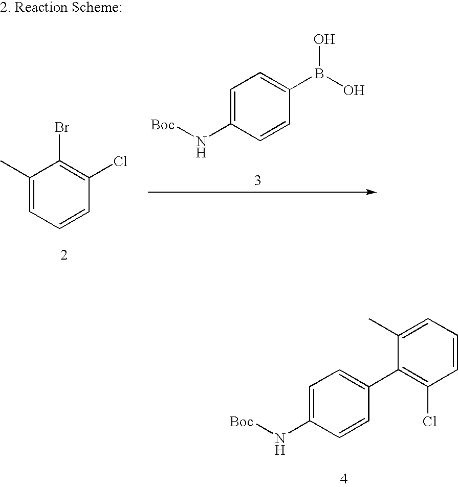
C1=C(N[Boc])C=CC(C2=C(Cl)C=CC=C2C)=C1.C1(C)=CC=CC(Cl)=C1Br.C1=C(N[Boc])C=CC(B(O)O)=C1
